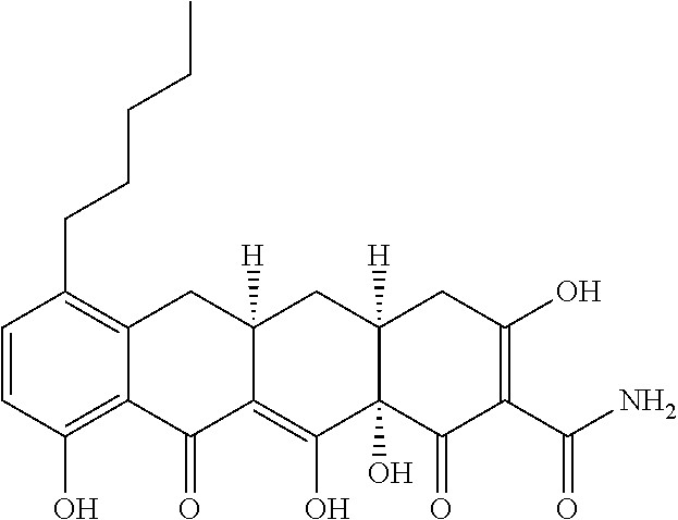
C1=CC(O)=C2C(=C1CCCCC)CC1([H])C(=C(O)C3(O)C([H])(C1)CC(O)=C(C(N)=O)C3=O)C2=O
